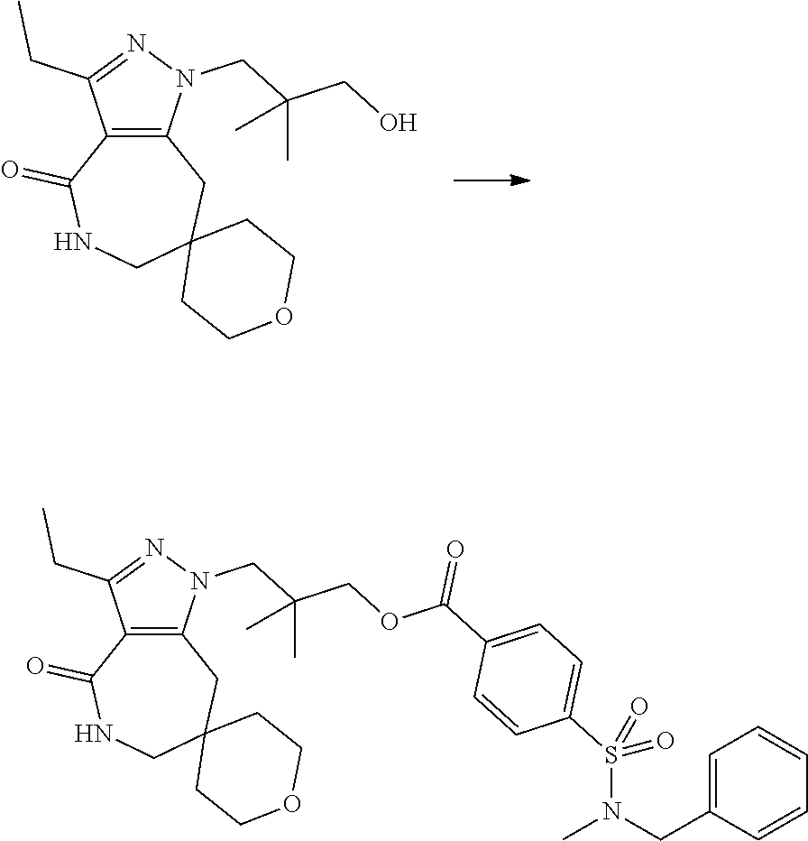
C12=C(N(CC(CO)(C)C)N=C1CC)CC1(CNC2=O)CCOCC1.C12=C(N(CC(COC(C3=CC=C(S(N(CC4=CC=CC=C4)C)(=O)=O)C=C3)=O)(C)C)N=C1CC)CC1(CNC2=O)CCOCC1
